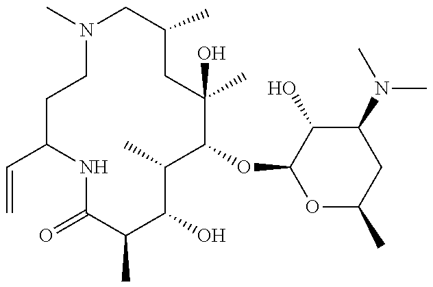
N1C(=O)C(C)C(O)C(C)C(OC2OC(C)CC(N(C)C)C2O)C(O)(C)CC(C)CN(C)CCC1C=C
